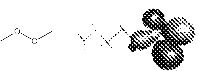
COOC
